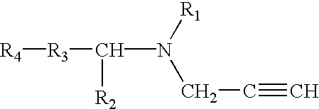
[R4][R3]C([R2])N(CC#C)[R1]
